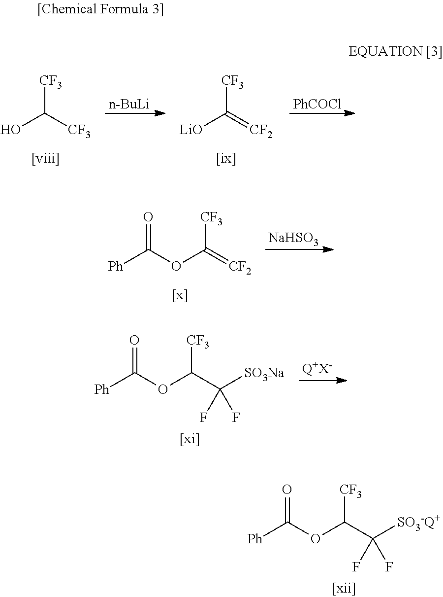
[CF3]C([CF3])O.[n-BuLi].[PhCOCl].[CF3]C(=[CF2])[LiO].[NaHSO3].[CF3]C(=[CF2])OC([Ph])=O.[CF3]C(C([SO3Na])(F)F)OC([Ph])=O.[Q+X-].[CF3]C(C([SO3-Q+])(F)F)OC([Ph])=O
